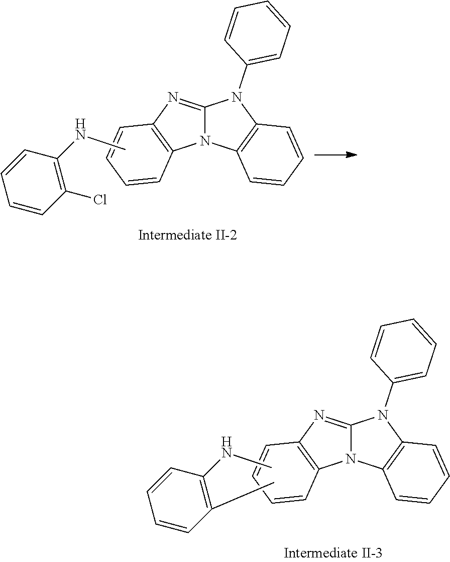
C12=NC3=C(N1C1=C(N2C2=CC=CC=C2)C=CC=C1)C=CC=C3.CNC1=C(Cl)C=CC=C1.C12=NC3=C(N1C1=C(N2C2=CC=CC=C2)C=CC=C1)C=CC=C3.CNC1=C(C)C=CC=C1
